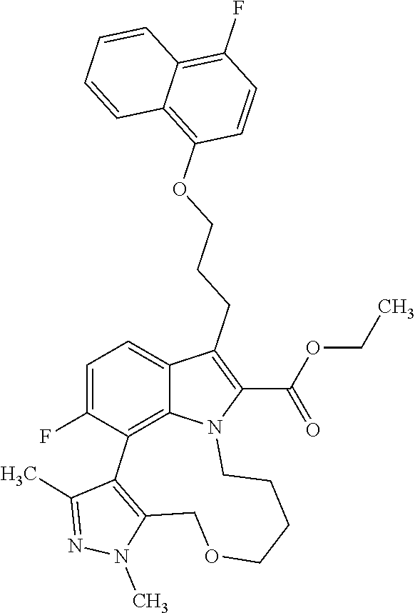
N1(C)C2=C(C(C)=N1)C1=C3C(=CC=C1F)C(CCCOC1=C4C(=C(F)C=C1)C=CC=C4)=C(C(OCC)=O)N3CCCCOC2
